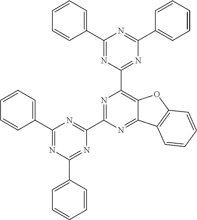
N1=C(C2=NC(C3=CC=CC=C3)=NC(C3=CC=CC=C3)=N2)N=C2C(=C1C1=NC(C3=CC=CC=C3)=NC(C3=CC=CC=C3)=N1)OC1=C2C=CC=C1
